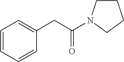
C1=CC=CC(CC(=O)N2CCCC2)=C1
